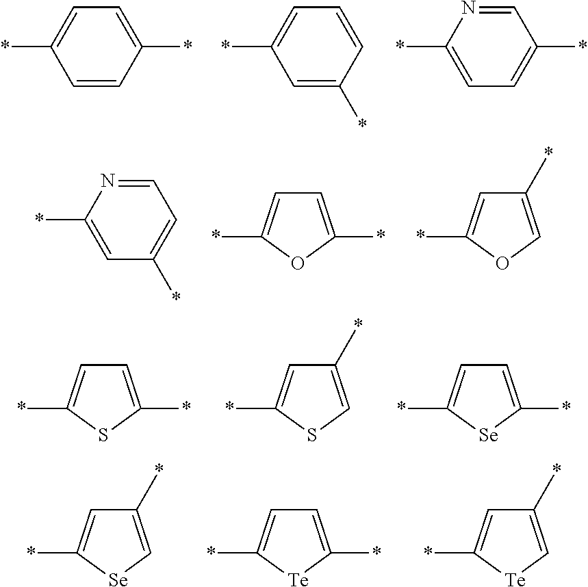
C1=CC(*)=CC=C1*.C1=C(*)C=CC=C1*.N1=CC(*)=CC=C1*.C1=C(*)N=CC=C1*.C1=C(*)OC(*)=C1.C1(*)=COC(*)=C1.C1=C(*)SC(*)=C1.C1(*)=CSC(*)=C1.C1=C(*)[Se]C(*)=C1.C1(*)=C[Se]C(*)=C1.C1=C(*)[Te]C(*)=C1.C1(*)=C[Te]C(*)=C1
